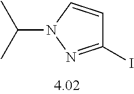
C1(I)=NN(C(C)C)C=C1
